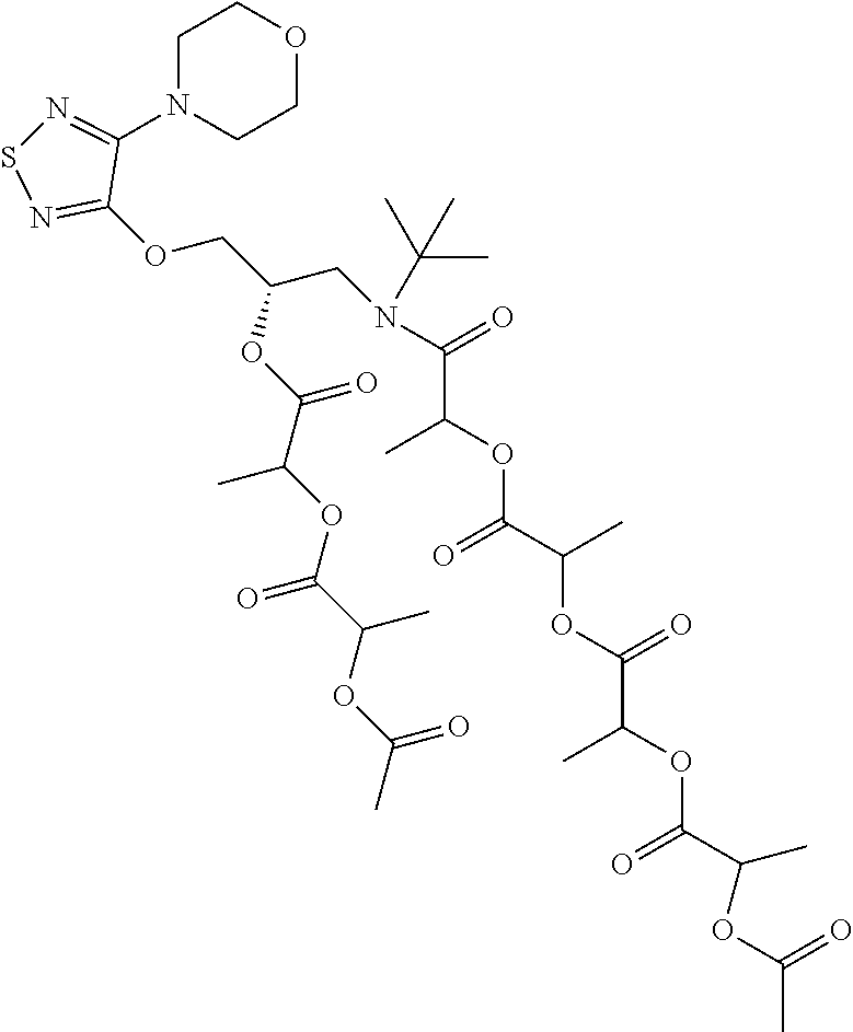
C1(OCC(CN(C(C(OC(C(C)OC(C(OC(C(OC(=O)C)C)=O)C)=O)=O)C)=O)C(C)(C)C)OC(C(OC(C(C)OC(C)=O)=O)C)=O)=NSN=C1N1CCOCC1
